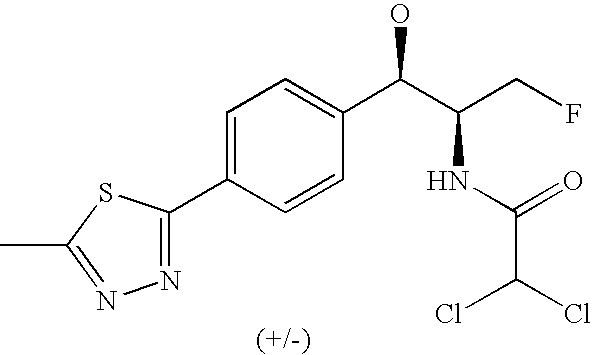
C1(C2=CC=C(C(C(CF)NC(C(Cl)Cl)=O)O)C=C2)=NN=C(C)S1
